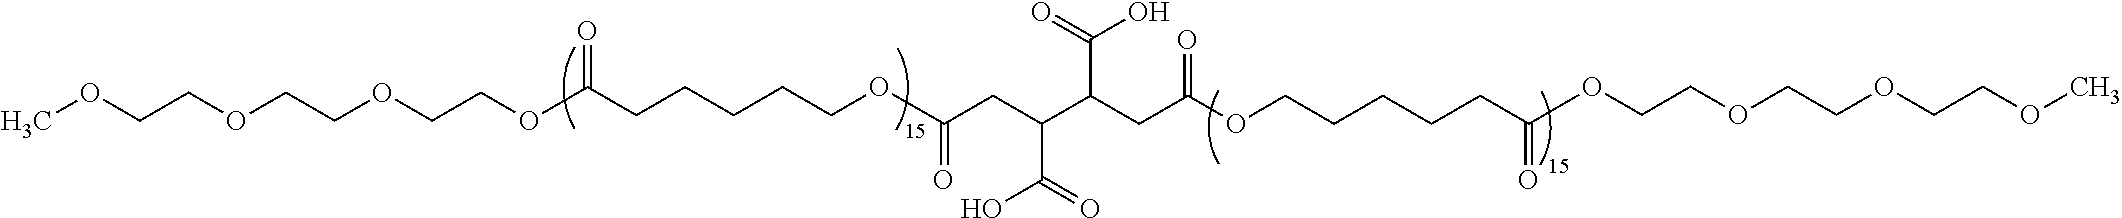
O(CCOCCOC(CCCCCOC(CC(C(CC(OCCCCCC(OCCOCCOCCOC)=O)=O)C(O)=O)C(=O)O)=O)=O)CCOC
